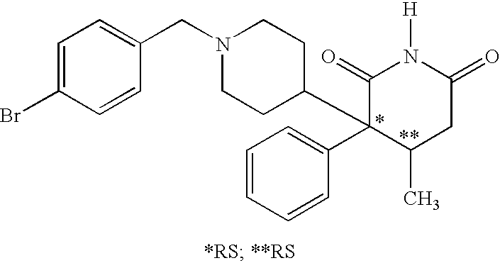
C1=C(Br)C=CC(CN2CCC(C3(C4=CC=CC=C4)C(C)CC(=O)N([H])C3=O)CC2)=C1
